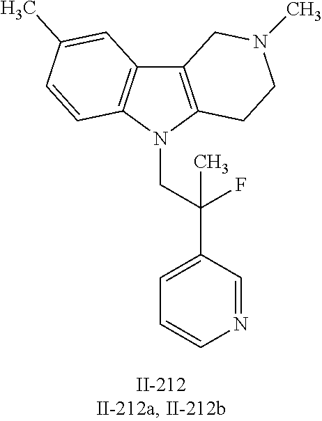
C12=C(N(CC(C3=CC=CN=C3)(F)C)C3=C1C=C(C)C=C3)CCN(C)C2
